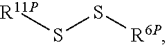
[R11P]SS[R6P]
